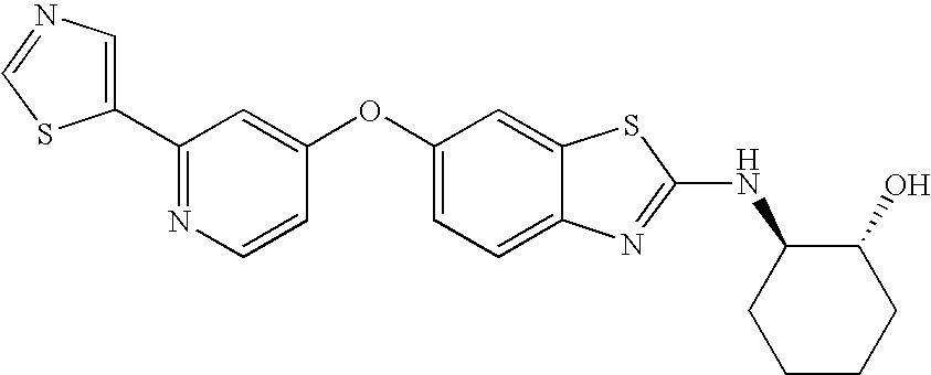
N1=C(C2=CN=CS2)C=C(OC2=CC=C3C(=C2)SC(NC2CCCCC2O)=N3)C=C1
